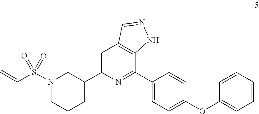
C1=C(C2CN(S(C=C)(=O)=O)CCC2)N=C(C2=CC=C(OC3=CC=CC=C3)C=C2)C2=C1C=NN2
